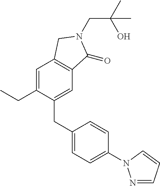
C(N1C(=O)C2=C(C=C(CC)C(CC3=CC=C(N4N=CC=C4)C=C3)=C2)C1)C(C)(O)C
